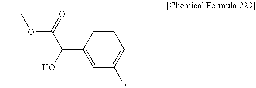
C1=CC(C(C(OCC)=O)O)=CC(F)=C1
